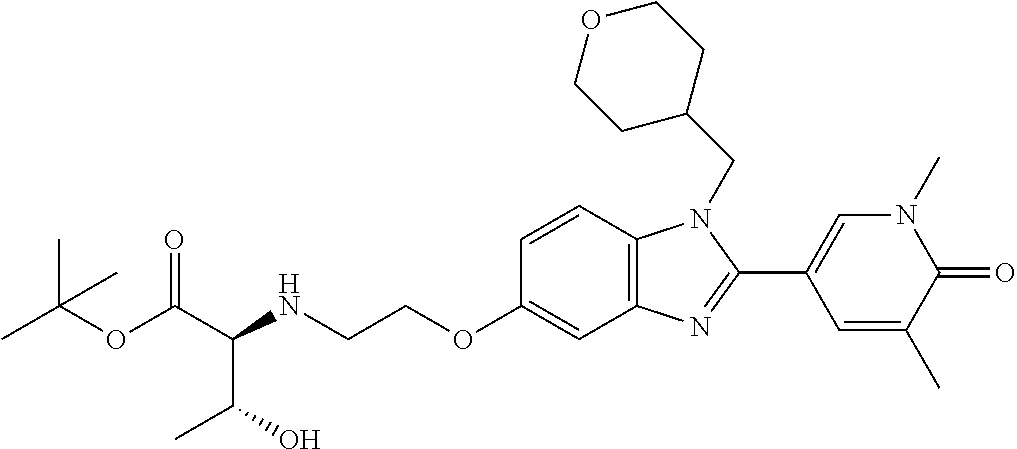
C1=CC2=C(C=C1OCCNC(C(OC(C)(C)C)=O)C(O)C)N=C(C1=CN(C)C(=O)C(C)=C1)N2CC1CCOCC1
